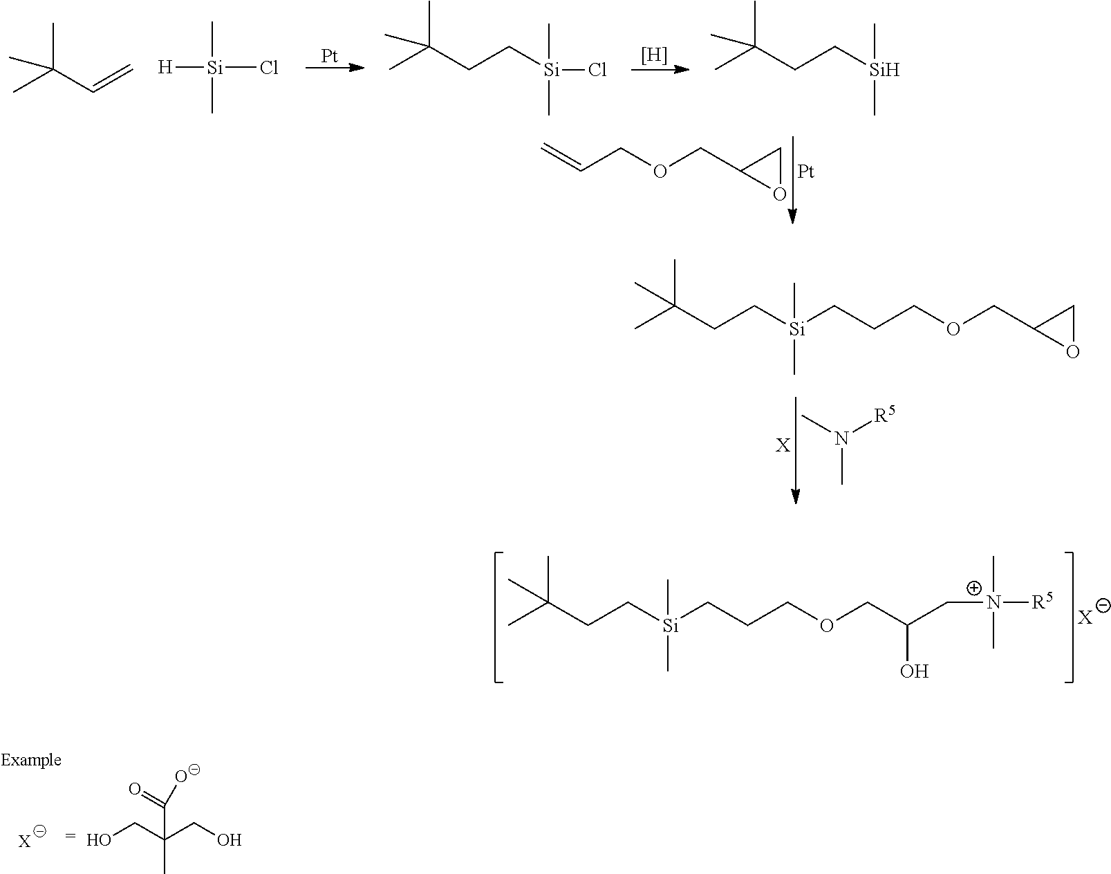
CC(CC[Si](CCCOCC(C[N+]([R5])(C)C)O)(C)C)(C)C.[X].[Pt].[H].C(C=C)(C)(C)C.[H][Si](Cl)(C)C.C(CC[Si](Cl)(C)C)(C)(C)C.C(CC[Si](C)C)(C)(C)C.C=CCOCC1OC1.[Pt].[X].N(C)(C)[R5].C(CCOCC1OC1)[Si](CCC(C)(C)C)(C)C.[X].C(C)(CO)(CO)C([O-])=O
